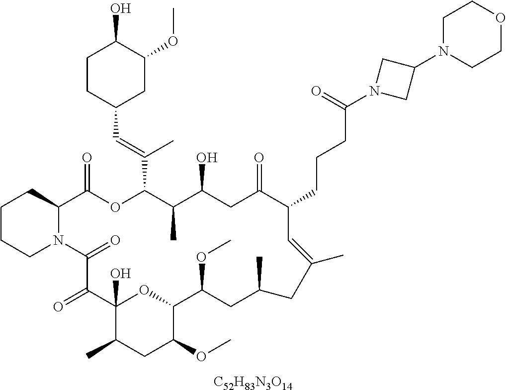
[C52H83N3O14].C1CCN2C(C1)C(=O)OC(C(=CC1CC(OC)C(O)CC1)C)C(C)C(O)CC(=O)C(CCCC(=O)N1CC(N3CCOCC3)C1)C=C(C)CC(C)CC(OC)C1OC(O)(C(=O)C2=O)C(C)CC1OC
